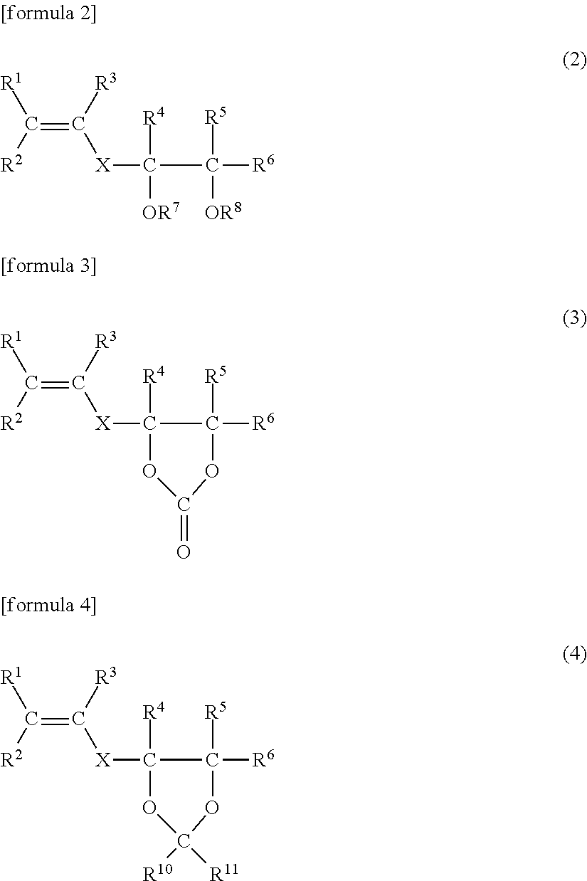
C(=C([R3])[X]C(C([R5])([R6])[OR8])([R4])[OR7])([R2])[R1].C(=C([R3])[X]C1([R4])C([R5])([R6])OC(=O)O1)([R2])[R1].C(=C([R3])[X]C1([R4])C([R5])([R6])OC([R10])([R11])O1)([R2])[R1]
